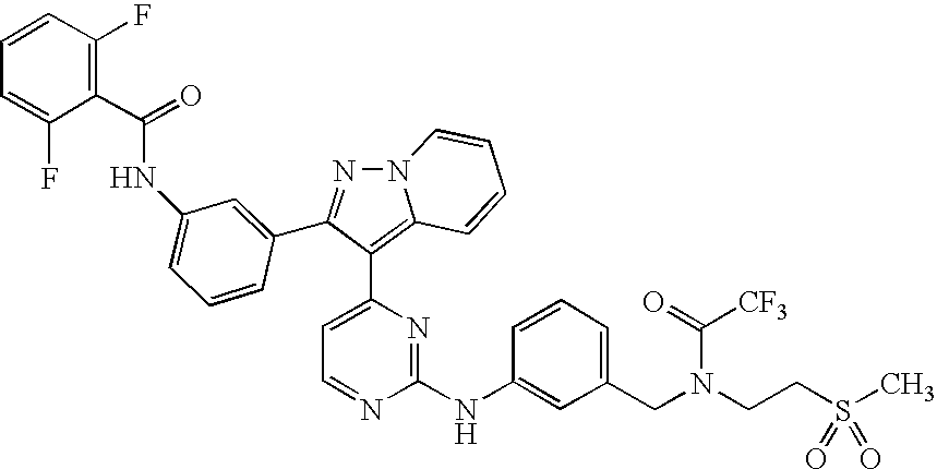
C1(NC(C2=C(F)C=CC=C2F)=O)=CC=CC(C2=NN3C=CC=CC3=C2C2=CC=NC(NC3=CC(CN(C(=O)[CF3])CCS(C)(=O)=O)=CC=C3)=N2)=C1
